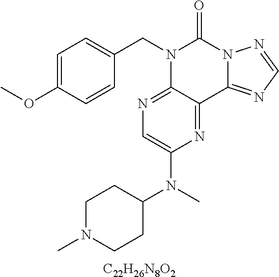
C1=C(OC)C=CC(CN2C3=NC=C(N(C4CCN(C)CC4)C)N=C3C3=NC=NN3C2=O)=C1.[C22H26N8O2]
